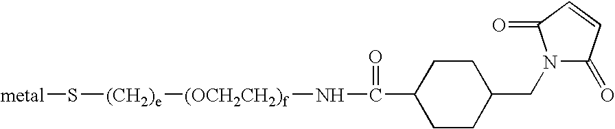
N1(CC2CCC(C(N[(OCH2CH2)f][(CH2)e]S[metal])=O)CC2)C(=O)C=CC1=O
